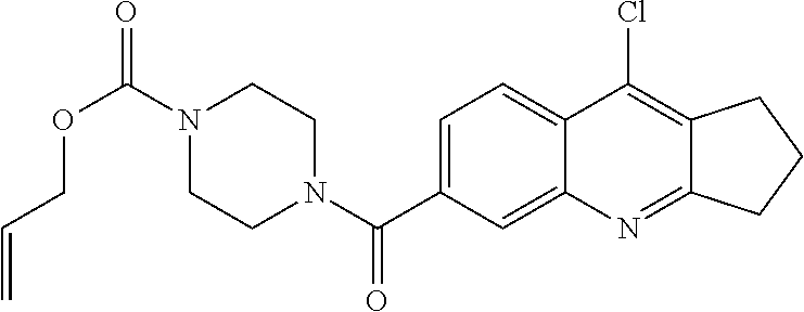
N1(C(OCC=C)=O)CCN(C(=O)C2=CC=C3C(=C2)N=C2C(=C3Cl)CCC2)CC1
